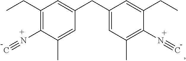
CCC1=C(N#C)C(C)=CC(CC2=CC(C)=C(N#C)C(CC)=C2)=C1
